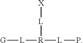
[G][L][R]([L]P)[L][X]
